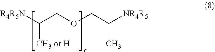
[R4R5N]C(COCC([NR4R5])C)[CH3 or H]
